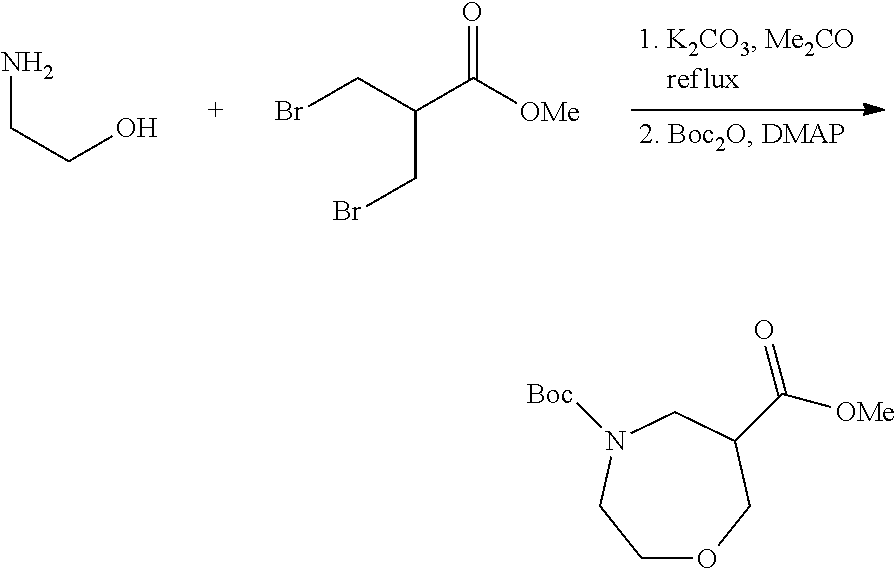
NCCO.BrCC(C([OMe])=O)CBr.C1OCC(C([OMe])=O)CN([Boc])C1
